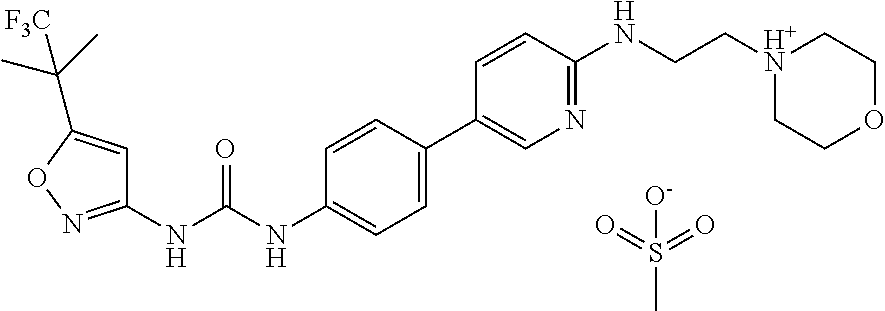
O=S(=O)(C)[O-].C1(NC(NC2=CC=C(C3=CN=C(NCC[H+N]4CCOCC4)C=C3)C=C2)=O)=NOC(C(C)(C)[F3C])=C1
